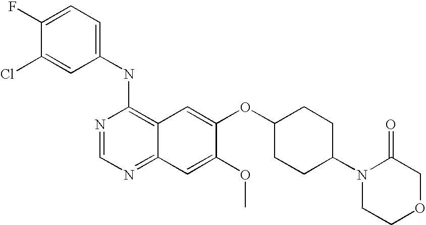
C1=C(Cl)C(F)=CC=C1NC1=C2C(=NC=N1)C=C(OC)C(OC1CCC(N3CCOCC3=O)CC1)=C2
